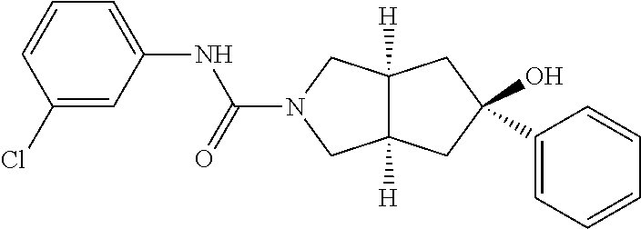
C1(Cl)=CC(NC(N2CC3([H])C([H])(C2)CC(O)(C2=CC=CC=C2)C3)=O)=CC=C1
